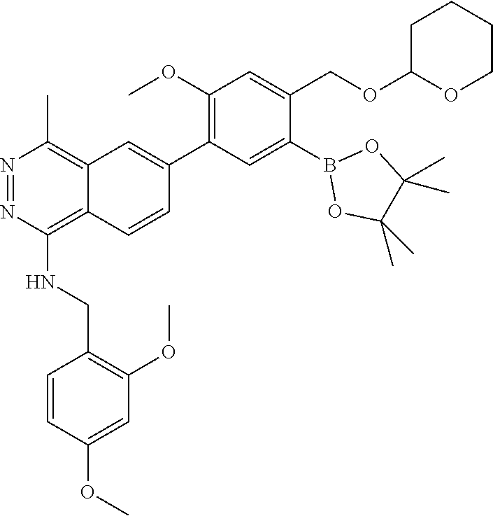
B1(C2=CC(C3=CC4=C(C)N=NC(NCC5=C(OC)C=C(OC)C=C5)=C4C=C3)=C(OC)C=C2COC2OCCCC2)OC(C)(C)C(C)(C)O1
